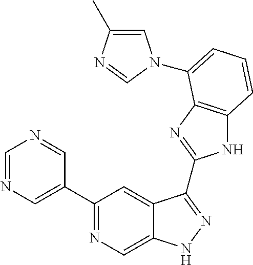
C1=NC=C(C2=NC=C3C(=C2)C(C2=NC4=C(N2)C=CC=C4N2C=C(C)N=C2)=NN3)C=N1
